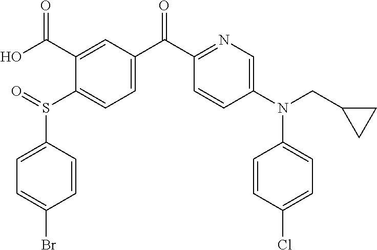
C1=C(S(C2=CC=C(C(C3=NC=C(N(C4=CC=C(Cl)C=C4)CC4CC4)C=C3)=O)C=C2C(O)=O)=O)C=CC(Br)=C1
